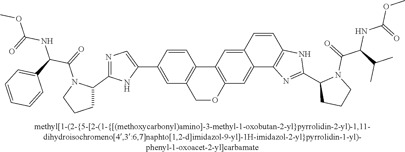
N1=C(C2CCCN2C(=O)C(C2=CC=CC=C2)NC(OC)=O)NC(C2=CC3=C(C=C2)C2=C(C=C4C(=C2)C=CC2=C4N=C(C4CCCN4C(=O)C(C(C)C)NC(OC)=O)N2)OC3)=C1
